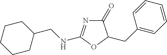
C1(=O)N=C(NCC2CCCCC2)OC1CC1=CC=CC=C1
